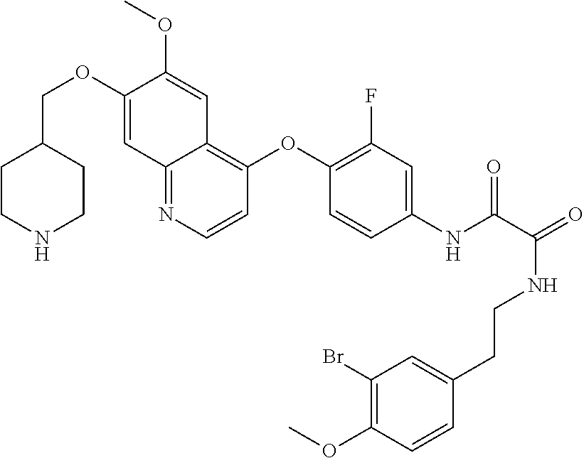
C1CNCCC1COC1=CC2=NC=CC(OC3=C(F)C=C(NC(=O)C(NCCC4=CC(Br)=C(OC)C=C4)=O)C=C3)=C2C=C1OC
